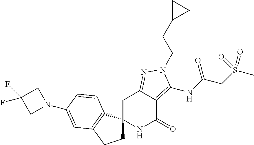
N1(C2=CC3=C(C4(CC3)NC(=O)C3=C(NC(=O)CS(C)(=O)=O)N(CCC5CC5)N=C3C4)C=C2)CC(F)(F)C1
